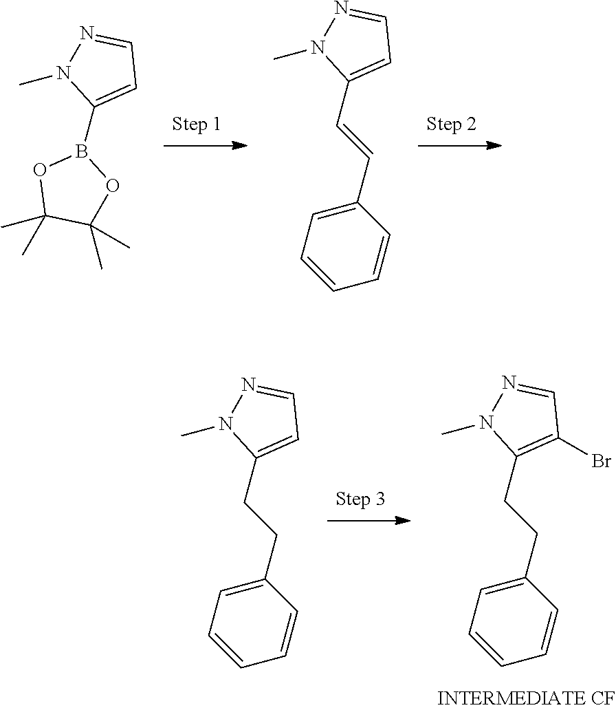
C1(Br)=C(CCC2=CC=CC=C2)N(C)N=C1.C1=C(CCC2=CC=CC=C2)N(C)N=C1.O1C(C)(C)C(C)(C)OB1C1=CC=NN1C.C1=C(C=CC2=CC=CC=C2)N(C)N=C1
